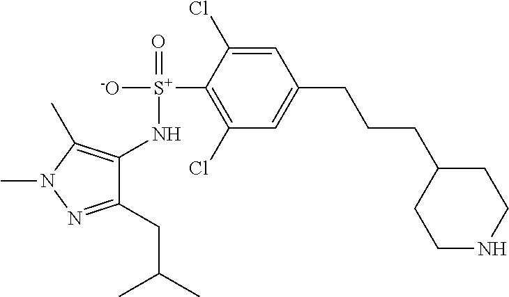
C1(N[S+]([-O])(=O)C2=C(Cl)C=C(CCCC3CCNCC3)C=C2Cl)=C(C)N(C)N=C1CC(C)C
